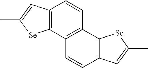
C12=C([Se]C(C)=C1)C1=C(C=C2)C2=C(C=C1)C=C(C)[Se]2
